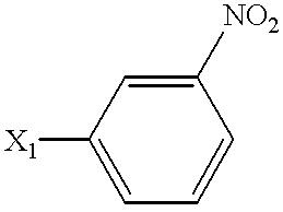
C1([X1])=CC=CC([NO2])=C1
